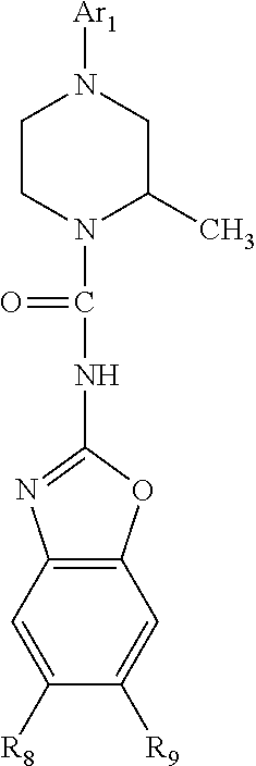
C12=C(C=C([R8])C([R9])=C1)N=C(NC(N1C(C)CN([Ar1])CC1)=O)O2
